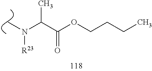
C(C(OCCCC)=O)(N([R23])C)C
